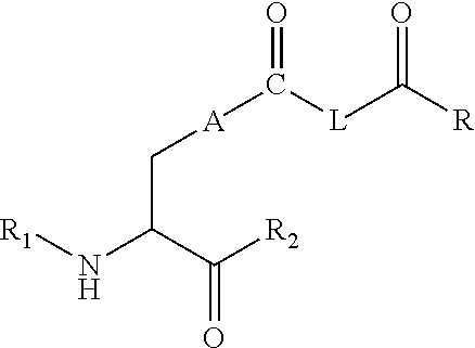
C(N[R1])(C([R2])=O)C[A]C(=O)[L]C([R])=O
